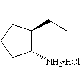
C1([NH2HCl])C(C(C)C)CCC1
